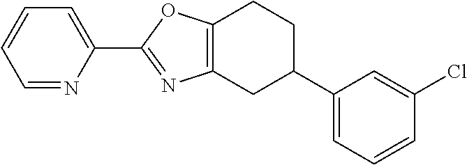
C12=C(CC(C3=CC=CC(Cl)=C3)CC1)N=C(C1=CC=CC=N1)O2
